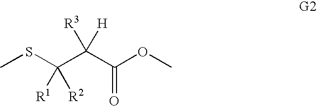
CSC(C(C(OC)=O)([H])[R3])([R1])[R2]
